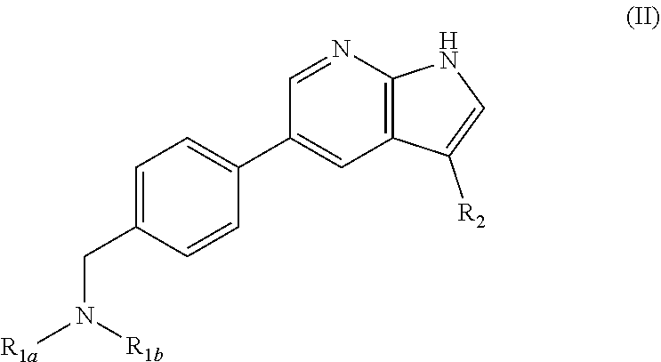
C1=NC2=C(C=C1C1=CC=C(CN([R1a])[R1b])C=C1)C([R2])=CN2
